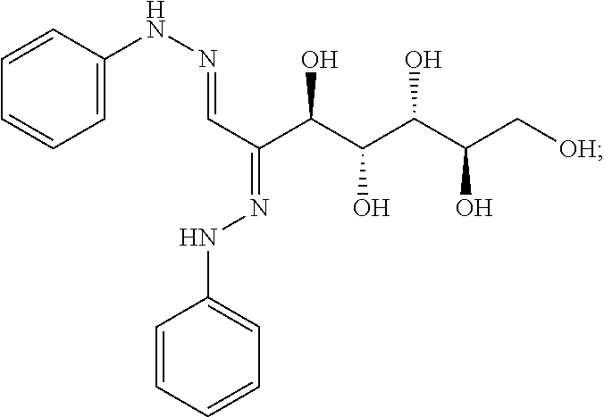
C1=CC=CC=C1NN=C(C(C(C(C(C[OH])O)O)O)O)C=NNC1=CC=CC=C1
